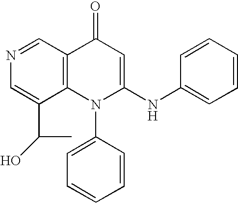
N1=CC2=C(C(C(O)C)=C1)N(C1=CC=CC=C1)C(NC1=CC=CC=C1)=CC2=O
